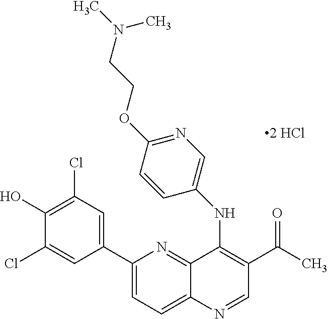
C1(C2=CC(Cl)=C(O)C(Cl)=C2)=CC=C2C(=N1)C(NC1=CN=C(OCCN(C)C)C=C1)=C(C(=O)C)C=N2
